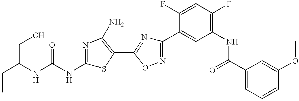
C(C(NC(NC1=NC(N)=C(C2=NC(C3=CC(NC(C4=CC=CC(OC)=C4)=O)=C(F)C=C3F)=NO2)S1)=O)CO)C
